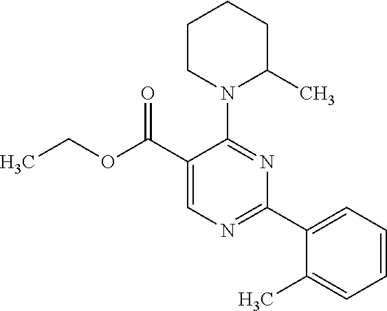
N1(C2=NC(C3=CC=CC=C3C)=NC=C2C(OCC)=O)C(C)CCCC1
